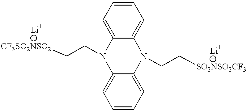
C1=C2C(=CC=C1)N(CC[SO2NSO2CF3])C1=CC=CC=C1N2CC[CF3SO2NSO2]
